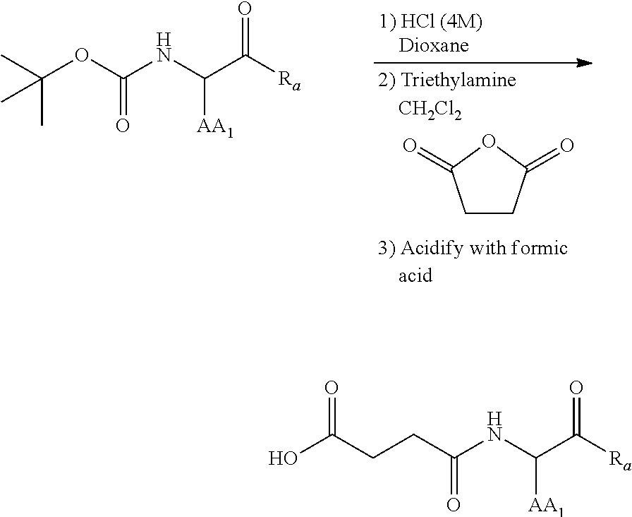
C(OC(NC(C([Ra])=O)[AA1])=O)(C)(C)C.C1CC(=O)OC1=O.OC(CCC(NC(C([Ra])=O)[AA1])=O)=O
